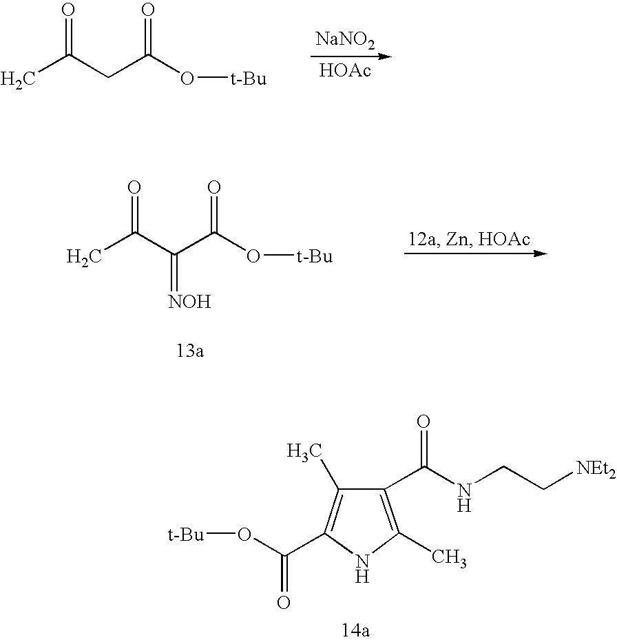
CC(CC(O[t-Bu])=O)=O.[NaNO2].[HOAc].CC(C(C(O[t-Bu])=O)=[NOH])=O.C1(C)=C(C(O[t-Bu])=O)NC(C)=C1C(NCC[NEt2])=O
